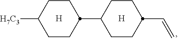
[H].C1CC(C2CCC(C=C)CC2)CCC1[H7C3].[H]
